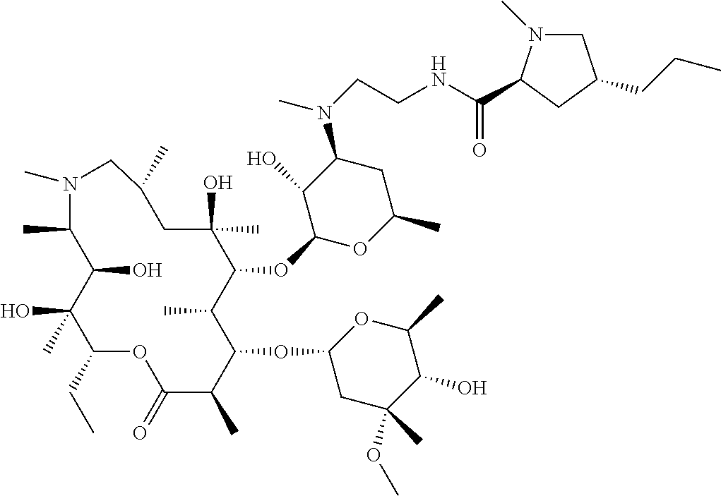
C1(CC)C(C)(O)C(O)C(C)N(C)CC(C)CC(O)(C)C(OC2OC(C)CC(N(C)CCNC(=O)C3N(C)CC(CCC)C3)C2O)C(C)C(OC2CC(C)(OC)C(O)C(C)O2)C(C)C(=O)O1
